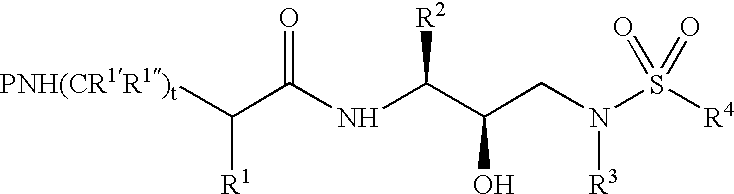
N(C(C(CN(S([R4])(=O)=O)[R3])O)[R2])C(C([PNH(CR1R1)t])[R1])=O
